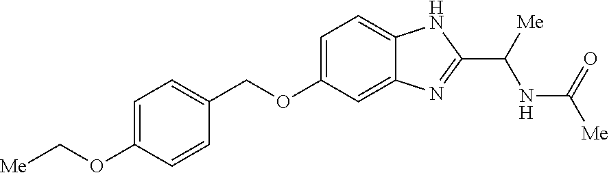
C1=C(OC[Me])C=CC(COC2=CC=C3C(=C2)N=C(C([Me])NC(=O)[Me])N3)=C1
